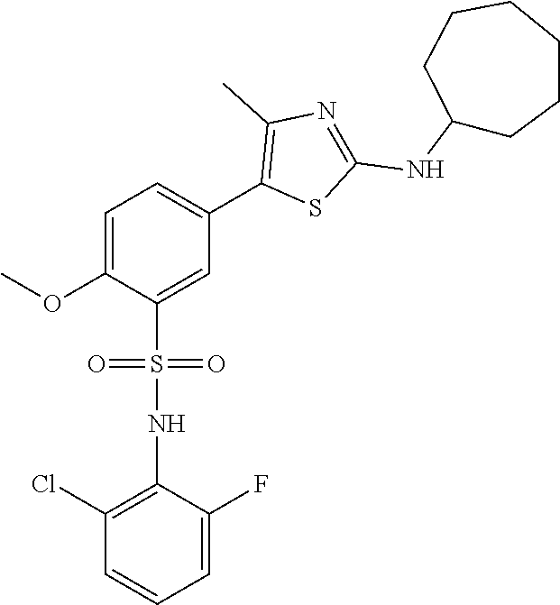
C1=C(OC)C(S(=O)(=O)NC2=C(Cl)C=CC=C2F)=CC(C2=C(C)N=C(NC3CCCCCC3)S2)=C1
